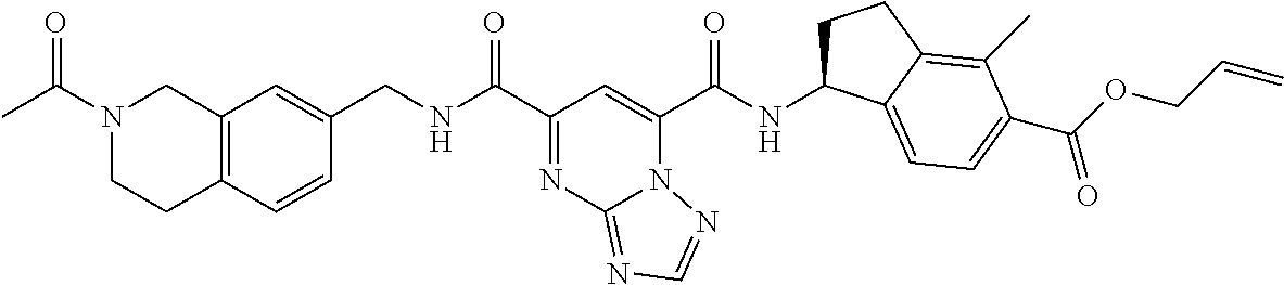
N1(C(C)=O)CCC2=C(C1)C=C(CNC(C1=NC3=NC=NN3C(C(NC3CCC4=C(C)C(C(OCC=C)=O)=CC=C34)=O)=C1)=O)C=C2
